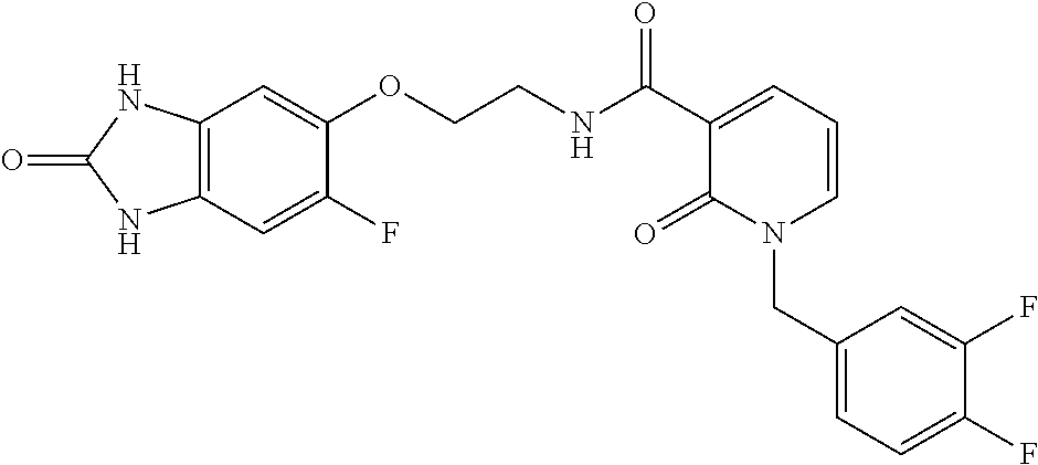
C1(F)=CC2=C(C=C1OCCNC(C1=CC=CN(CC3=CC=C(F)C(F)=C3)C1=O)=O)NC(=O)N2
